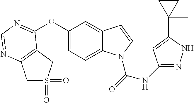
C1S(=O)(=O)CC2=C1N=CN=C2OC1=CC=C2C(=C1)C=CN2C(=O)NC1=NNC(C2(C)CC2)=C1
